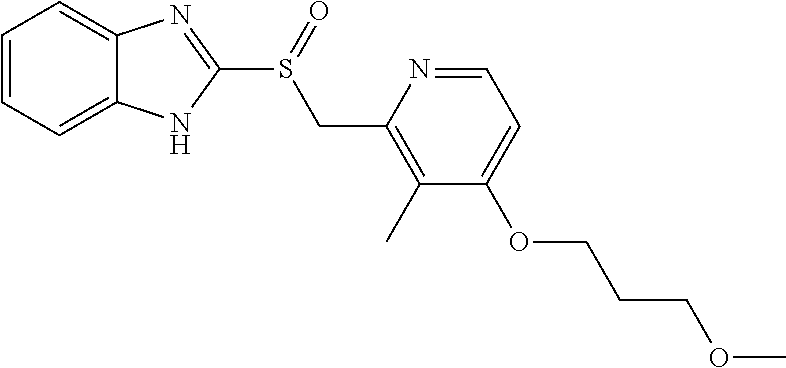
C1=CC=C2C(=C1)N=C(S(CC1=C(C)C(OCCCOC)=CC=N1)=O)N2
